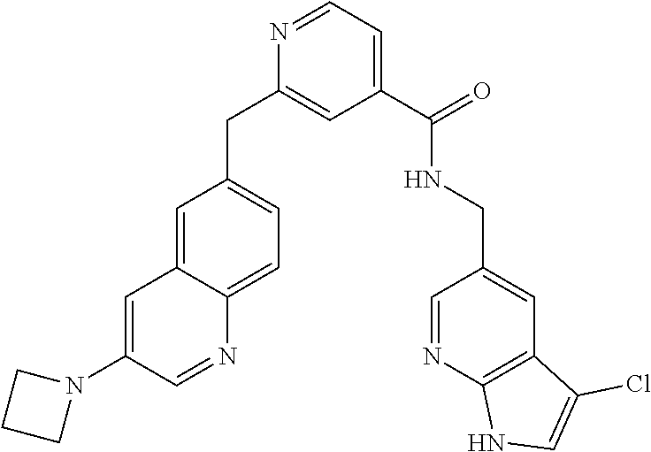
C1=C2C(=CC=C1CC1=CC(C(NCC3=CC4=C(N=C3)NC=C4Cl)=O)=CC=N1)N=CC(N1CCC1)=C2
